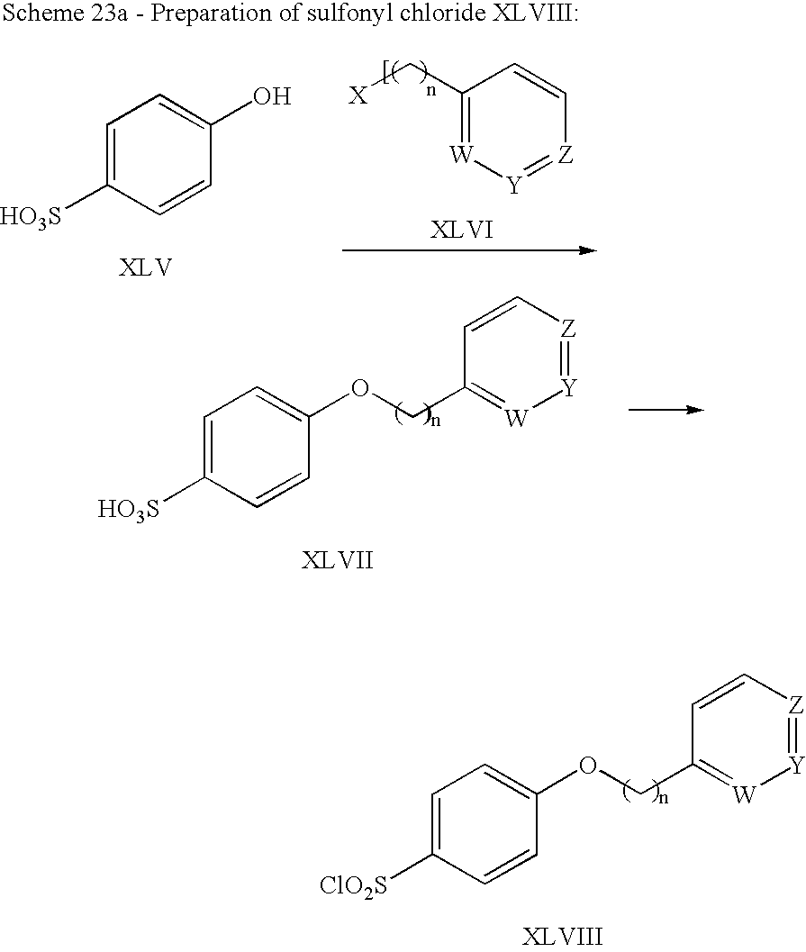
C1=C([HO3S])C=CC(OCC2=[W][Y]=[Z]C=C2)=C1.C1=C([ClO2S])C=CC(OCC2=[W][Y]=[Z]C=C2)=C1.C1(C[X])=[W][Y]=[Z]C=C1.C1=C([HO3S])C=CC(O)=C1
